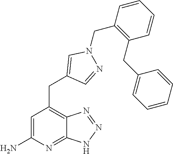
C1=C(N)N=C2C(=C1CC1=CN(CC3=C(CC4=CC=CC=C4)C=CC=C3)N=C1)N=NN2
